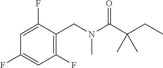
C1=C(F)C(CN(C(C(CC)(C)C)=O)C)=C(F)C=C1F
